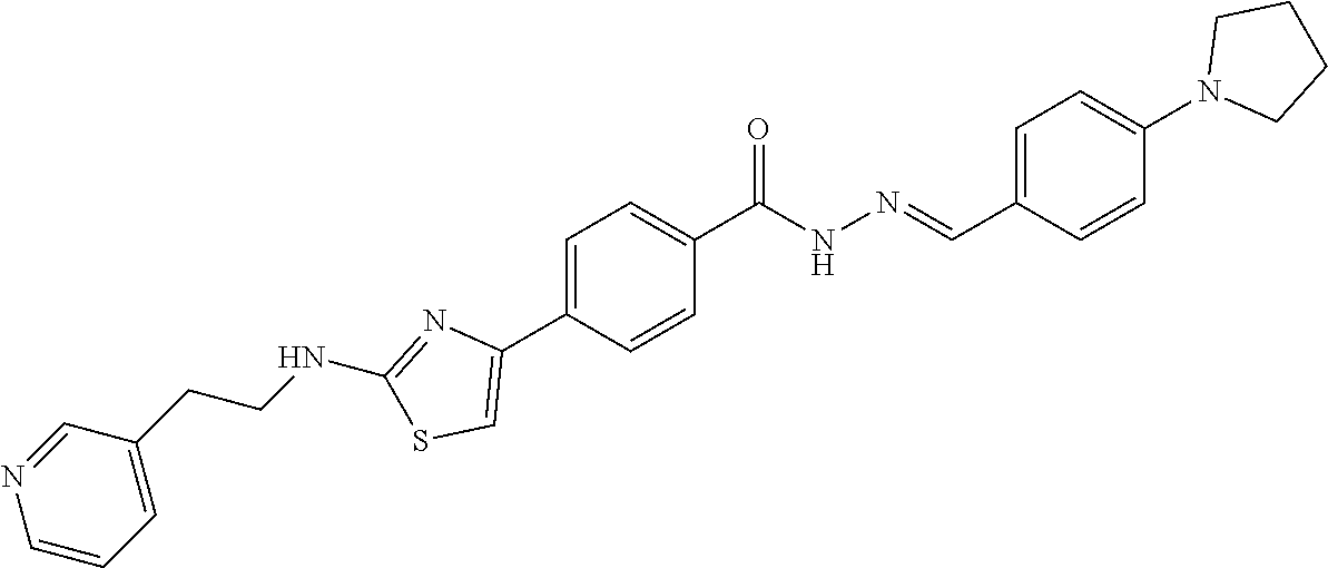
C1=C(C2=CSC(NCCC3=CC=CN=C3)=N2)C=CC(C(NN=CC2=CC=C(N3CCCC3)C=C2)=O)=C1
